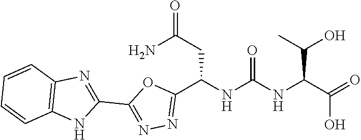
C1(C2=NN=C(C(NC(NC(C(=O)O)C(O)C)=O)CC(=O)N)O2)=NC2=C(N1)C=CC=C2
